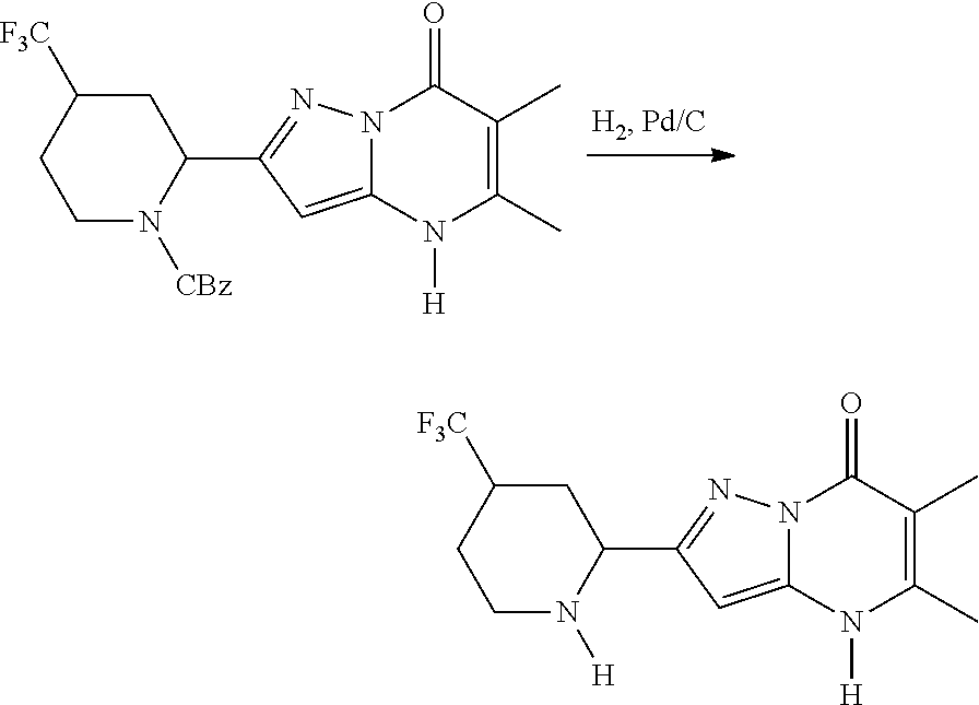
C1C([F3C])CCN([CBz])C1C1=NN2C(=C1)N([H])C(C)=C(C)C2=O.C1C([F3C])CCN([H])C1C1=NN2C(=C1)N([H])C(C)=C(C)C2=O
